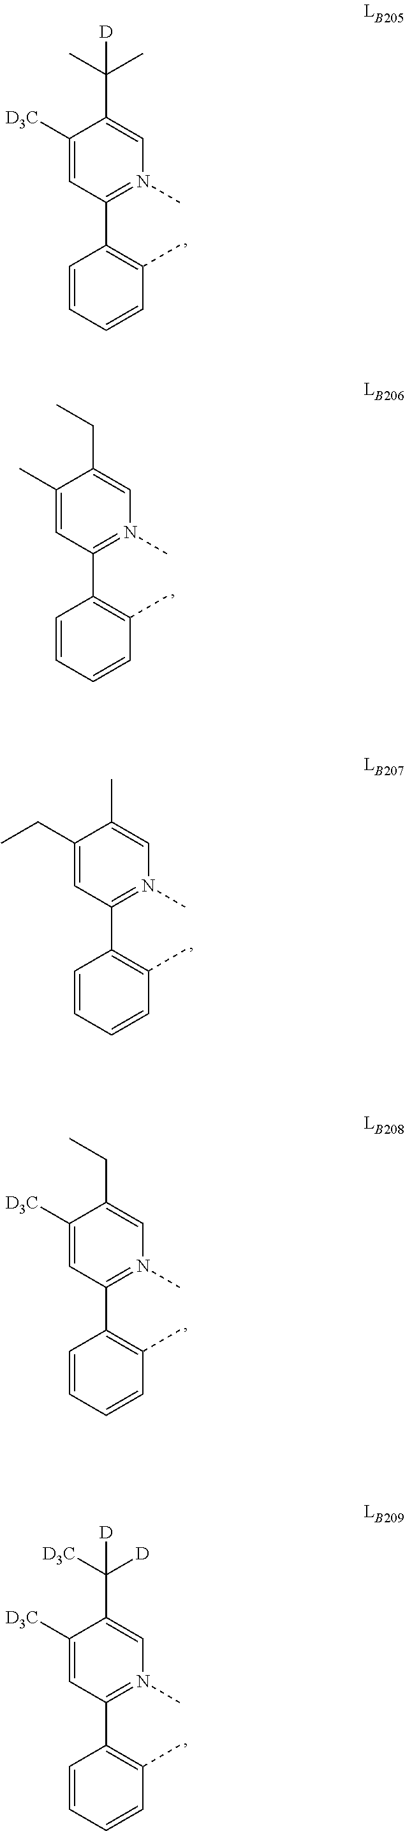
C1([D3C])=CC(C2=C(C)C=CC=C2)=N(C)C=C1C(C)([D])C.C1(C)=CC(C2=C(C)C=CC=C2)=N(C)C=C1CC.C1([D3C])=CC(C2=C(C)C=CC=C2)=N(C)C=C1CC.C1([D3C])=CC(C2=C(C)C=CC=C2)=N(C)C=C1C([D3C])([D])[D].C1(CC)=CC(C2=C(C)C=CC=C2)=N(C)C=C1C
